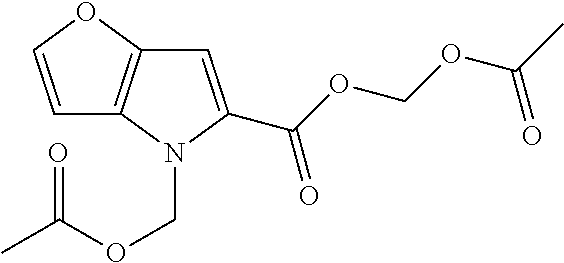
C1=C(C(OCOC(C)=O)=O)N(COC(C)=O)C2=C1OC=C2
